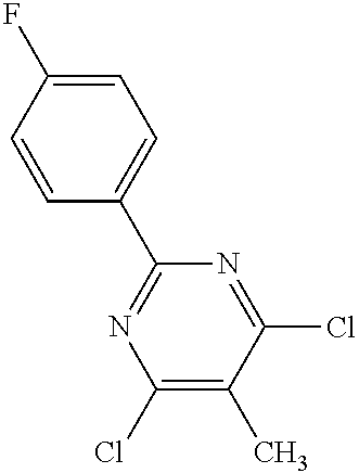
C1=CC(C2=NC(Cl)=C(C)C(Cl)=N2)=CC=C1F
